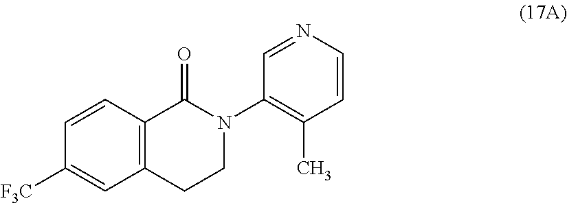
C12=C(CCN(C3=C(C)C=CN=C3)C1=O)C=C([F3C])C=C2
